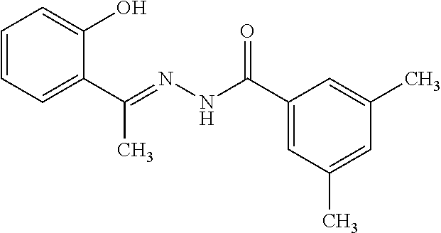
C1=CC=C(C(=NNC(C2=CC(C)=CC(C)=C2)=O)C)C(O)=C1
